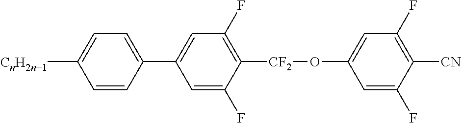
C1=C(F)C([CF2]OC2=CC(F)=C([CN])C(F)=C2)=C(F)C=C1C1=CC=C([CnH2n+1])C=C1
